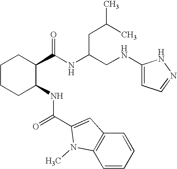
C1CCC(NC(C2=CC3=C(N2C)C=CC=C3)=O)C(C(NC(CNC2=CC=NN2)CC(C)C)=O)C1
